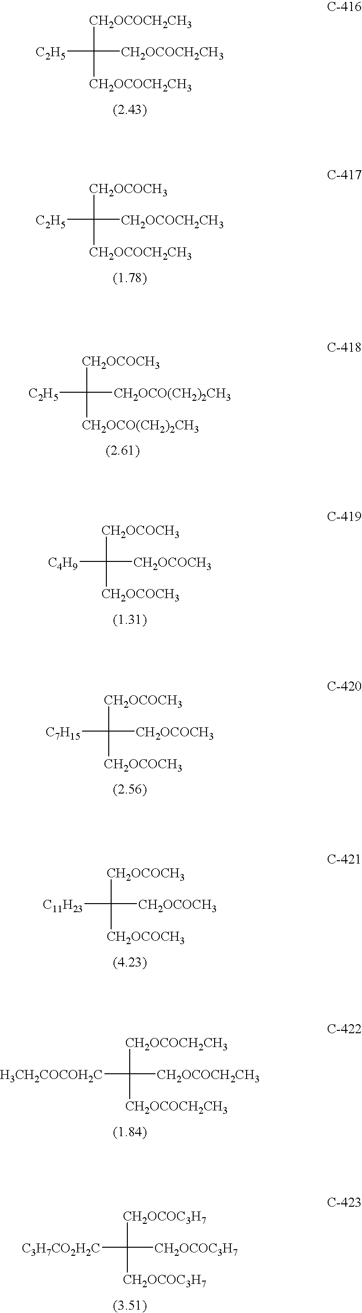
[C2H5]C([CH2OCOCH2CH3])([CH2OCOCH2CH3])[CH2OCOCH2CH3].[C2H5]C([CH2OCOCH3])([CH2OCOCH2CH3])[CH2OCOCH2CH3].[C2H5]C([CH2OCOCH3])([CH2OCO(CH2)2CH3])[CH2OCO(CH2)2CH3].[C4H9]C([CH2OCOCH3])([CH2OCOCH3])[CH2OCOCH3].[C7H15]C([CH2OCOCH3])([CH2OCOCH3])[CH2OCOCH3].[C11H23]C([CH2OCOCH3])([CH2OCOCH3])[CH2OCOCH3].[H3CH2COCOH2C]C([CH2OCOCH2CH3])([CH2OCOCH2CH3])[CH2OCOCH2CH3].[C3H7CO2H2C]C([CH2OCOC3H7])([CH2OCOC3H7])[CH2OCOC3H7]
